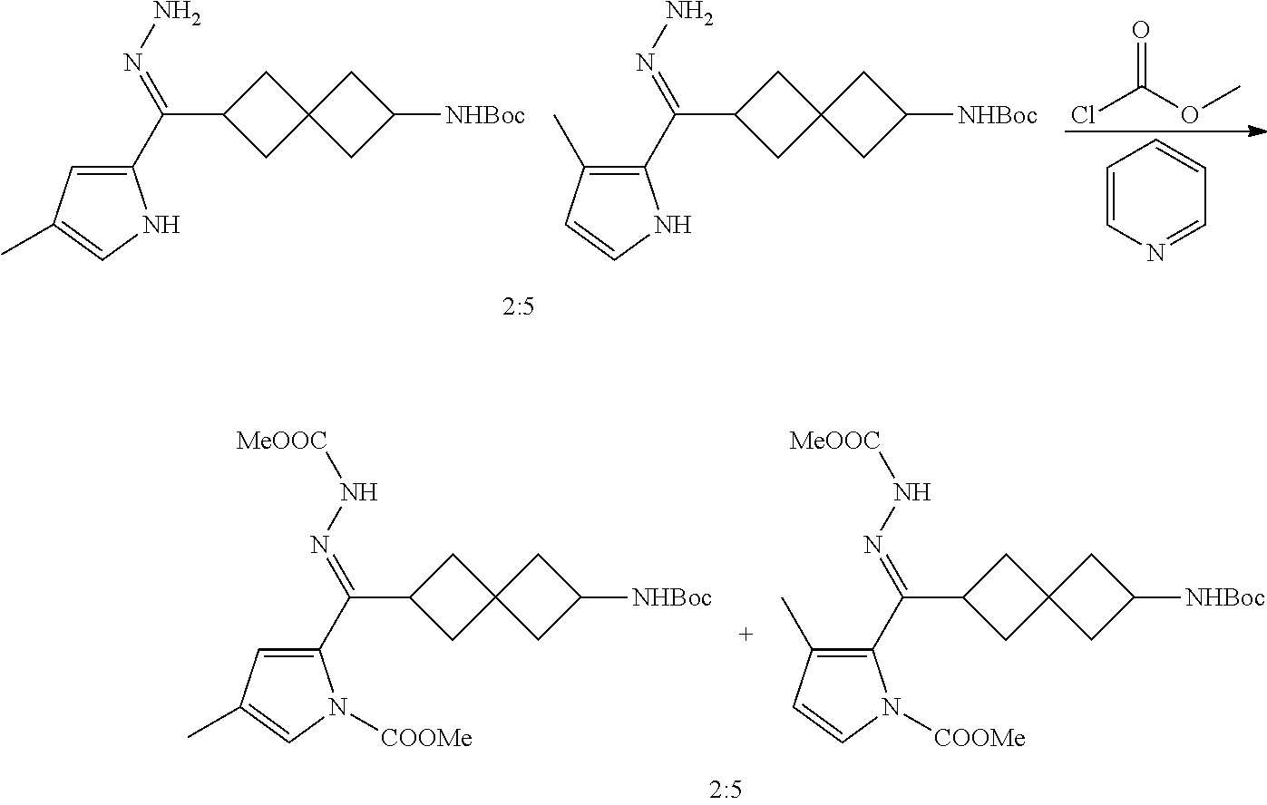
C1C(C(=NN)C2=CC(C)=CN2)CC12CC([NHBoc])C2.C1C(C(=NN)C2=C(C)C=CN2)CC12CC([NHBoc])C2.ClC(OC)=O.C1=CN=CC=C1.C1C(C(=NN[MeOOC])C2=CC(C)=CN2[COOMe])CC12CC([NHBoc])C2.C1C(C(=NN[MeOOC])C2=C(C)C=CN2[COOMe])CC12CC([NHBoc])C2
